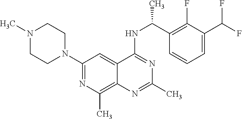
N(C1=NC(C)=NC2=C(C)N=C(N3CCN(C)CC3)C=C12)C(C1=C(F)C(C(F)F)=CC=C1)C
